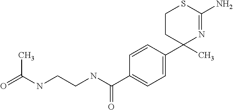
O=C(NCCNC(C1=CC=C(C2(C)N=C(N)SCC2)C=C1)=O)C
